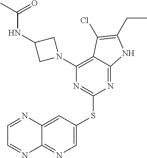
C1=C(SC2=NC(N3CC(NC(C)=O)C3)=C3C(=N2)NC(CC)=C3Cl)C=C2C(=N1)N=CC=N2
